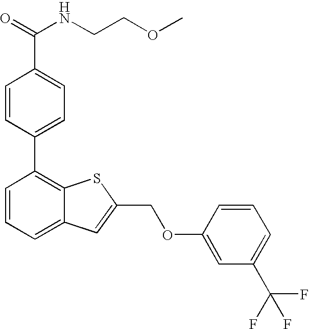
C1=CC(C2=C3C(=CC=C2)C=C(COC2=CC(C(F)(F)F)=CC=C2)S3)=CC=C1C(=O)NCCOC
